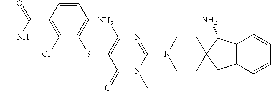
C1=CC=CC2=C1C(N)C1(CCN(C3=NC(N)=C(SC4=CC=CC(C(NC)=O)=C4Cl)C(=O)N3C)CC1)C2
